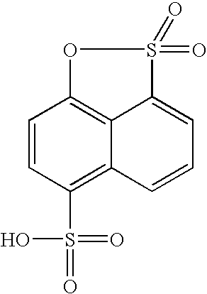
C1=CC(S(=O)(=O)O)=C2C3=C1OS(=O)(=O)C3=CC=C2
